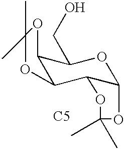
C12C(C3C(OC1CO)OC(C)(C)O3)OC(C)(C)O2.[C5]
